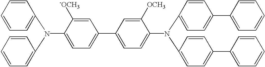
C1=C([OCH3])C(N(C2=CC=C(C3=CC=CC=C3)C=C2)C2=CC=C(C3=CC=CC=C3)C=C2)=CC=C1C1=CC=C(N(C2=CC=CC=C2)C2=CC=CC=C2)C([-OCH3])=C1
